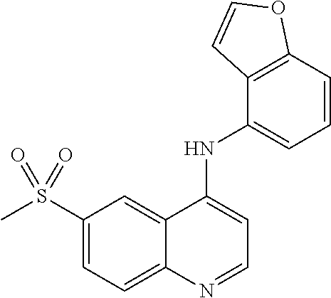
C1(S(C)(=O)=O)=CC=C2C(=C1)C(NC1=CC=CC3=C1C=CO3)=CC=N2
